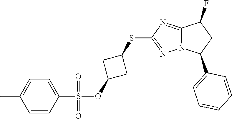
C12=NC(SC3CC(OS(C4=CC=C(C)C=C4)(=O)=O)C3)=NN1C(C1=CC=CC=C1)CC2F
